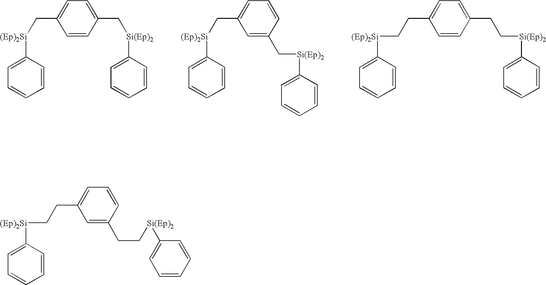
C1=CC(C[Si(Ep)2]C2=CC=CC=C2)=CC=C1C[(Ep)2Si]C1=CC=CC=C1.C1=C(C[Si(Ep)2]C2=CC=CC=C2)C=CC=C1C[(Ep)2Si]C1=CC=CC=C1.C1=CC(CC[Si(Ep)2]C2=CC=CC=C2)=CC=C1CC[(Ep)2Si]C1=CC=CC=C1.C1=C(CC[Si(Ep)2]C2=CC=CC=C2)C=CC=C1CC[(Ep)2Si]C1=CC=CC=C1
